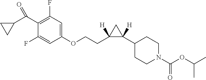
C1(C2([H])CC2(CCOC2=CC(F)=C(C(C3CC3)=O)C(F)=C2)[H])CCN(C(OC(C)C)=O)CC1
